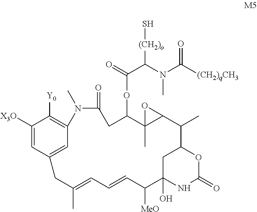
C1([X3O])=CC2=CC(=C1[Y0])N(C)C(=O)CC(OC(C(N(C(=O)[(CH2)qCH3])C)[(CH2)o]S)=O)C1(C)C(O1)C(C)C1CC(O)(NC(=O)O1)C([MeO])C=CC=C(C)C2
